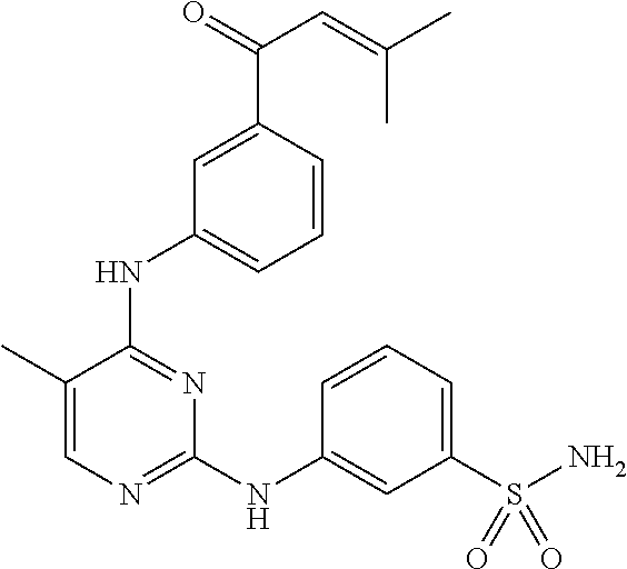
C1(C)=CN=C(NC2=CC(S(N)(=O)=O)=CC=C2)N=C1NC1=CC=CC(C(C=C(C)C)=O)=C1
